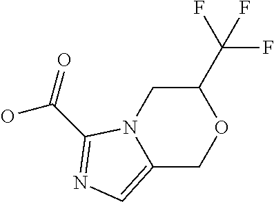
C12=CN=C(C(=O)O)N1CC(C(F)(F)F)OC2
